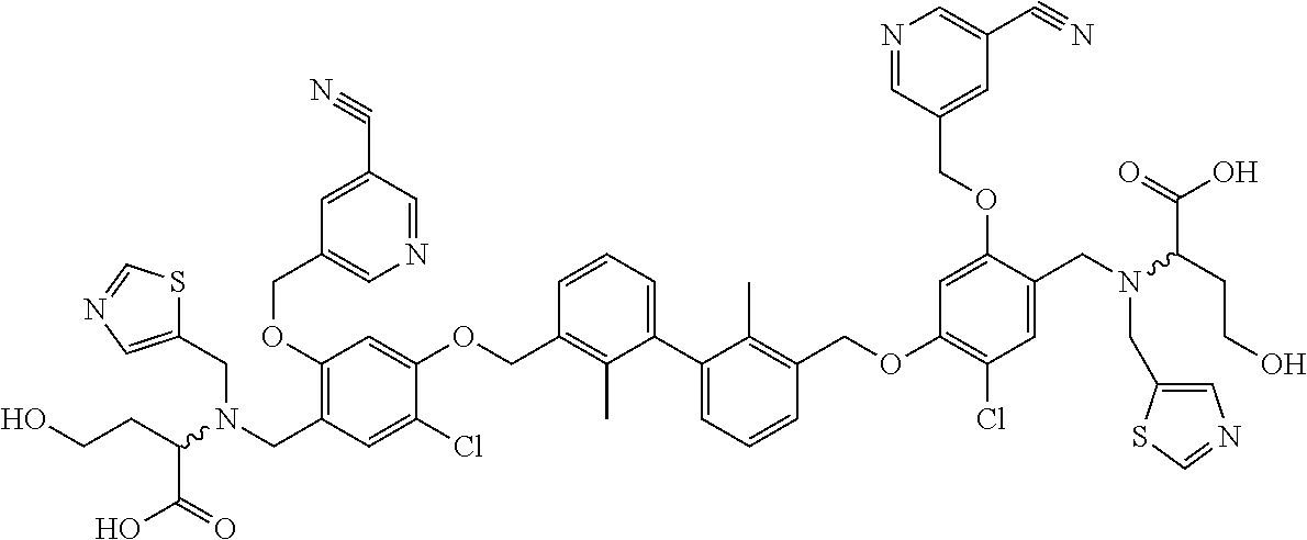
C1(OCC2=CN=CC(C#N)=C2)=C(CN(C(CCO)C(O)=O)CC2=CN=CS2)C=C(Cl)C(OCC2=C(C)C(C3=CC=CC(COC4=C(Cl)C=C(CN(C(CCO)C(O)=O)CC5=CN=CS5)C(OCC5=CC(C#N)=CN=C5)=C4)=C3C)=CC=C2)=C1
